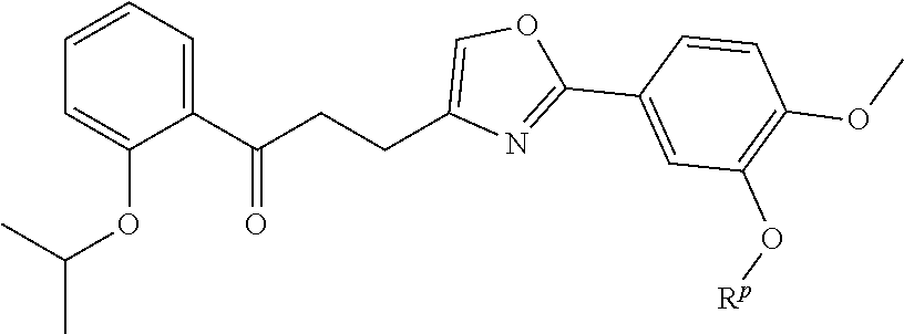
C1=CC=C(C(CCC2=COC(C3=CC(O[Rp])=C(OC)C=C3)=N2)=O)C(OC(C)C)=C1
